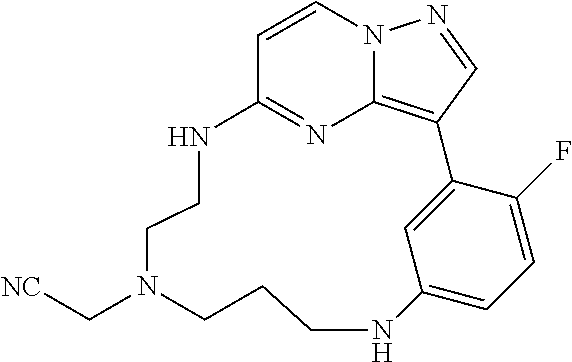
C1=CN2C3=C(C=N2)C2=CC(=CC=C2F)NCCCN(C[NC])CCNC1=N3
